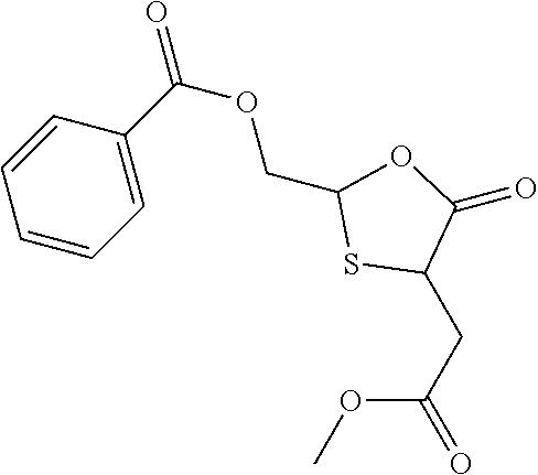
O=C1OC(COC(=O)C2=CC=CC=C2)SC1CC(=O)OC
